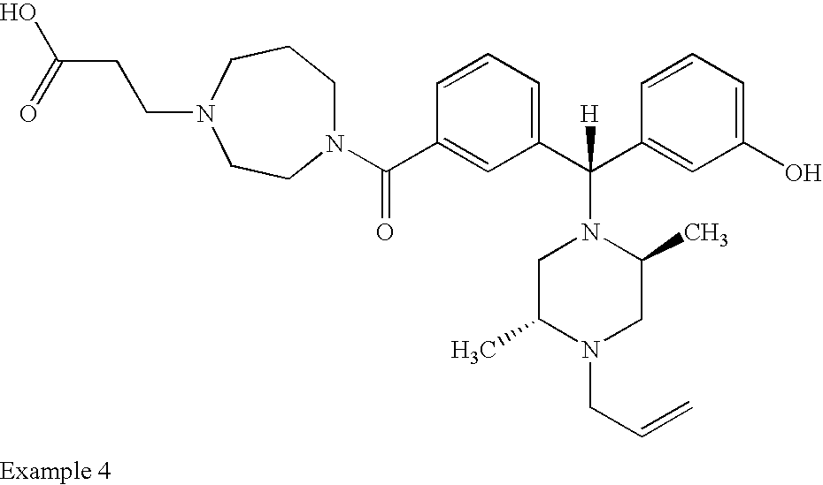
N1(C(C2=CC(C(C3=CC(O)=CC=C3)([H])N3CC(C)N(CC=C)CC3C)=CC=C2)=O)CCCN(CCC(O)=O)CC1
